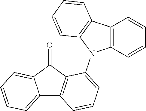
C12=CC=CC=C1C(=O)C1=C2C=CC=C1N1C2=C(C3=C1C=CC=C3)C=CC=C2
